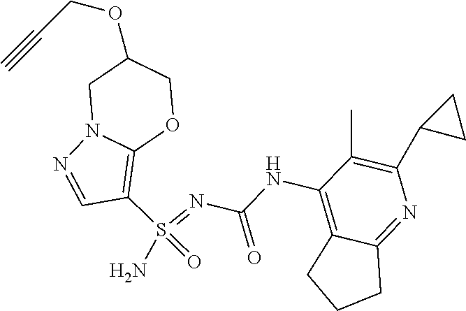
C1(S(=O)(=NC(NC2=C3C(=NC(C4CC4)=C2C)CCC3)=O)N)=C2OCC(OCC#C)CN2N=C1
